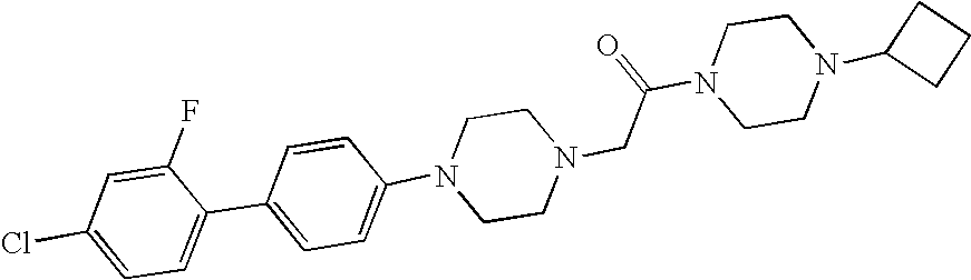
C1=CC(N2CCN(CC(N3CCN(C4CCC4)CC3)=O)CC2)=CC=C1C1=CC=C(Cl)C=C1F
